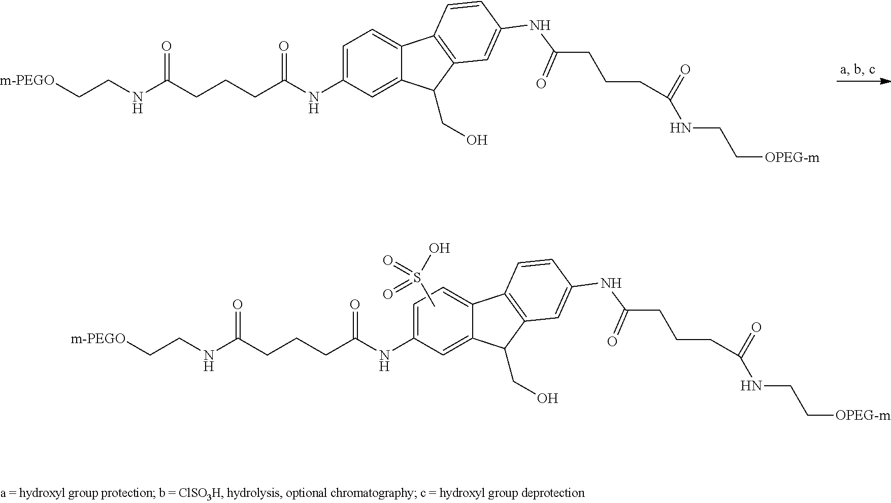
[m-PEGO]CCNC(CCCC(NC1=CC=C2C(=C1)C(CO)C1=C2C=CC(NC(CCCC(=O)NCC[OPEG-m])=O)=C1)=O)=O.[m-PEGO]CCNC(CCCC(NC1=CC=C2C(=C1)C(CO)C1=C2C=CC(NC(CCCC(=O)NCC[OPEG-m])=O)=C1)=O)=O.CS(O)(=O)=O
